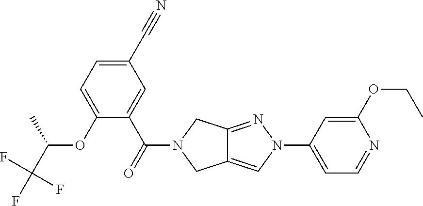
C12=NN(C3=CC=NC(OCC)=C3)C=C1CN(C(C1=CC(C#N)=CC=C1OC(C(F)(F)F)C)=O)C2
